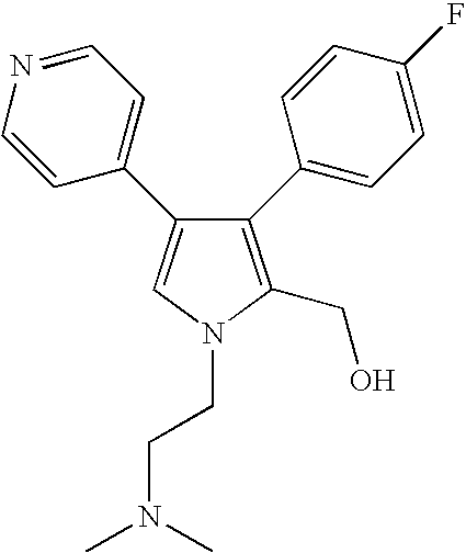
C1(C2=CC=C(F)C=C2)=C(CO)N(CCN(C)C)C=C1C1=CC=NC=C1
